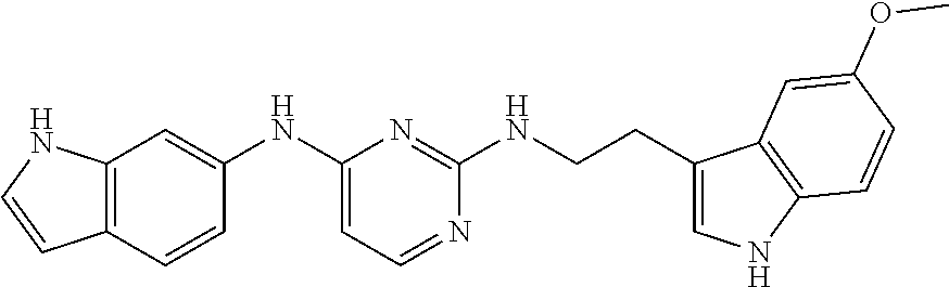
C12=C(C=CC(NC3=CC=NC(NCCC4=CNC5=C4C=C(OC)C=C5)=N3)=C1)C=CN2
